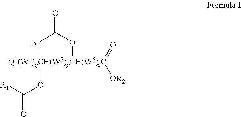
[OR2][Q1(W1)qCH(W2)pCH(W6)zC](=O)(OC(=O)[R1])OC(=O)[R1]
